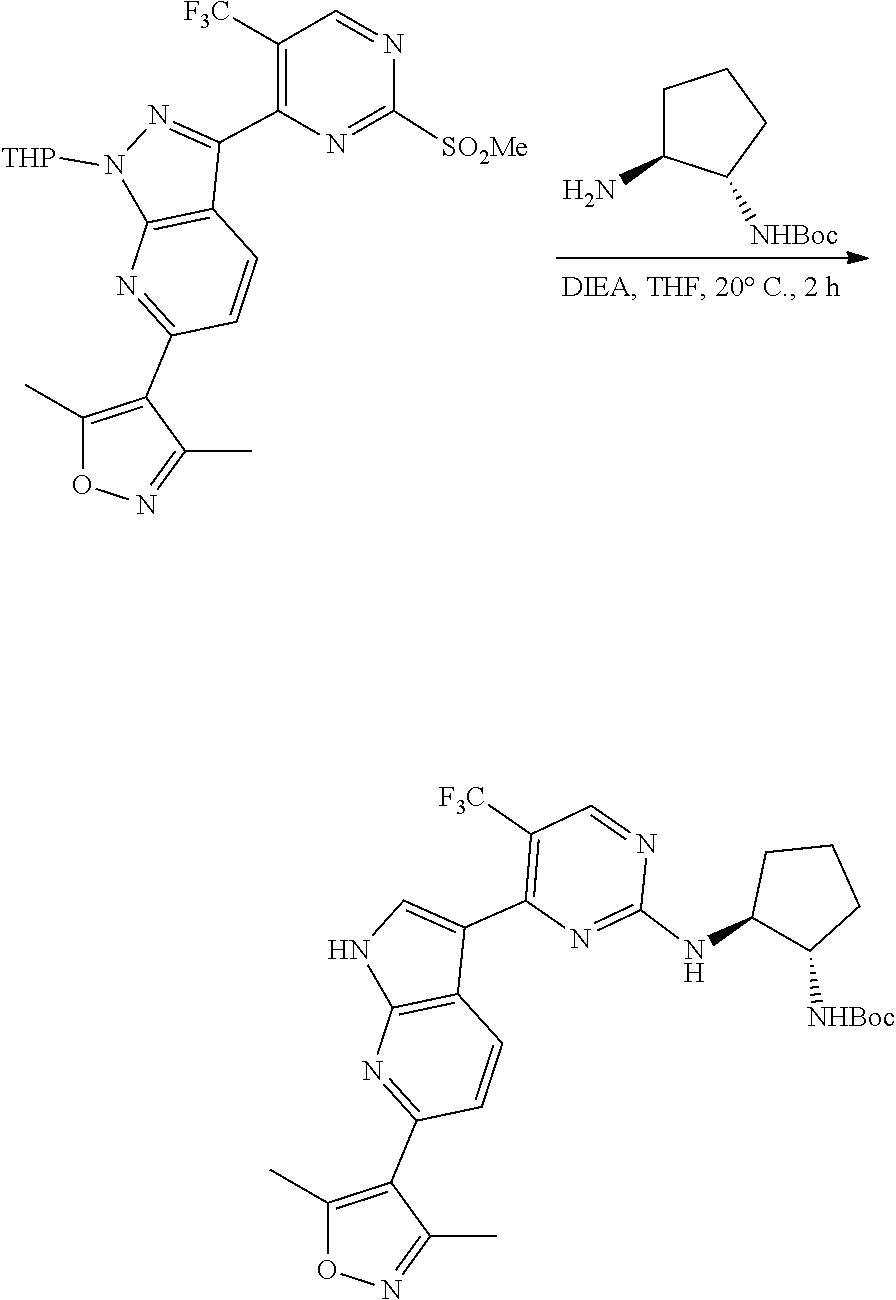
C1([SO2Me])=NC(C2=NN([THP])C3=C2C=CC(C2=C(C)ON=C2C)=N3)=C([F3C])C=N1.[NHBoc]C1C(N)CCC1.C1(NC2C([NHBoc])CCC2)=NC(C2=CNC3=C2C=CC(C2=C(C)ON=C2C)=N3)=C([F3C])C=N1
